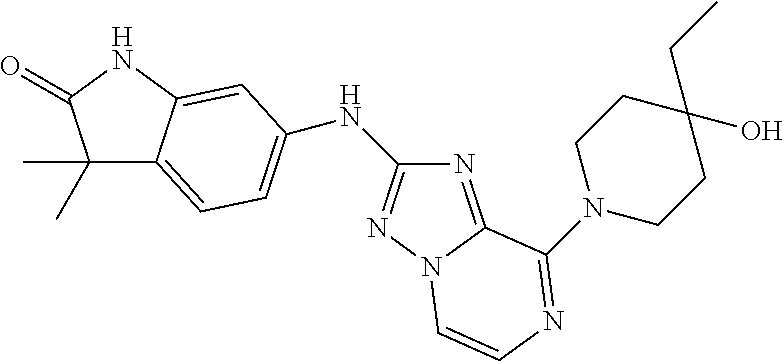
C1(C)(C)C2=CC=C(NC3=NN4C(=N3)C(N3CCC(O)(CC)CC3)=NC=C4)C=C2NC1=O
